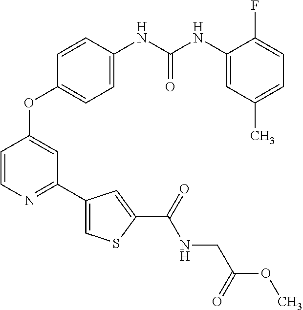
C1=C(NC(NC2=CC(C)=CC=C2F)=O)C=CC(OC2=CC(C3=CSC(C(=O)NCC(OC)=O)=C3)=NC=C2)=C1
